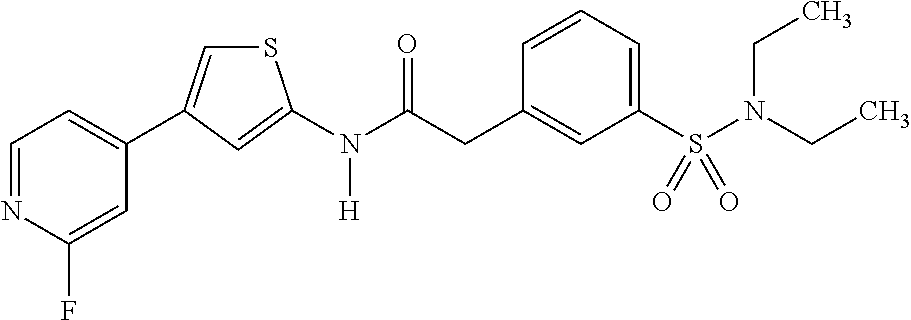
C1=NC(F)=CC(C2=CSC(N(C(CC3=CC(S(N(CC)CC)(=O)=O)=CC=C3)=O)[H])=C2)=C1
